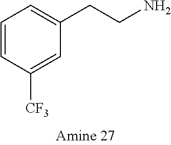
C1([CF3])=CC(CCN)=CC=C1
